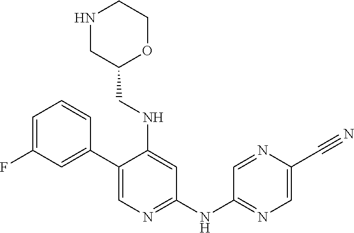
C1(C2=CC(F)=CC=C2)=CN=C(NC2=NC=C(C#N)N=C2)C=C1NCC1OCCNC1
